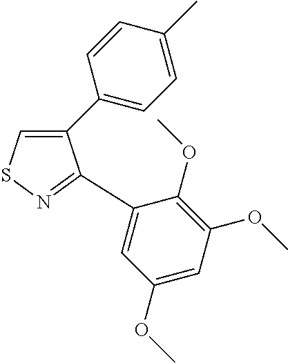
C1(C2=CC=C(C)C=C2)=CSN=C1C1=CC(OC)=CC(OC)=C1OC
